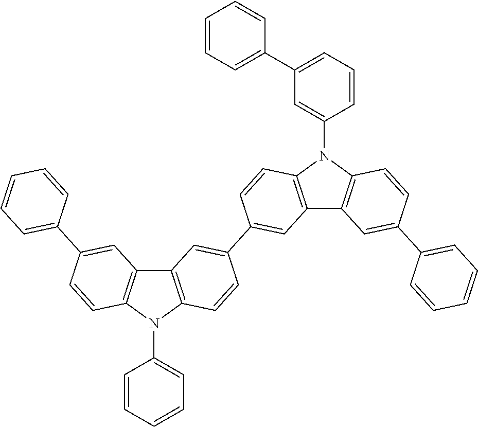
C12=C(N(C3=CC(C4=CC=CC=C4)=CC=C3)C3=C1C=C(C1=CC=CC=C1)C=C3)C=CC(C1=CC3=C(N(C4=CC=CC=C4)C4=C3C=C(C3=CC=CC=C3)C=C4)C=C1)=C2
